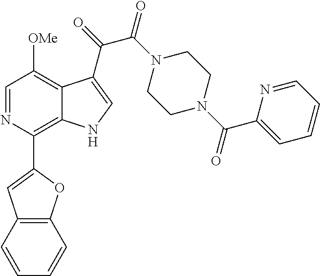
C1=NC(C2=CC3=C(O2)C=CC=C3)=C2C(=C1[OMe])C(C(=O)C(N1CCN(C(C3=CC=CC=N3)=O)CC1)=O)=CN2
